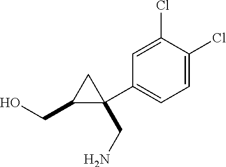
C1(CO)C(CN)(C2=CC=C(Cl)C(Cl)=C2)C1
